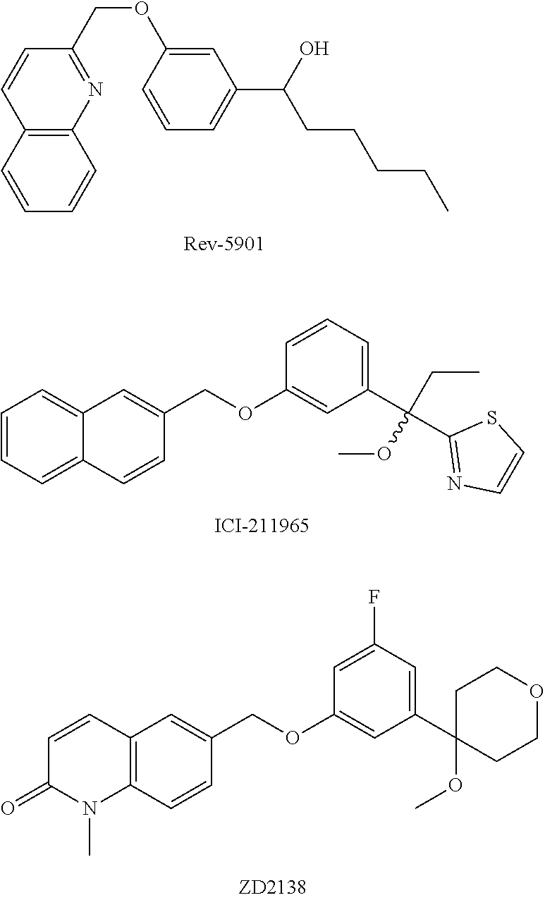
C12=C(C=CC=C1)C=CC(COC1=CC(C(CCCCC)O)=CC=C1)=N2.C1=CC=C2C(=C1)C=C(COC1=CC(C(C3=NC=CS3)(CC)OC)=CC=C1)C=C2.C1=CC2=C(N(C)C1=O)C=CC(COC1=CC(C3(OC)CCOCC3)=CC(F)=C1)=C2
